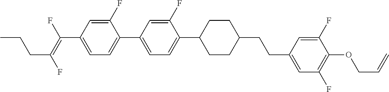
C1(F)=CC(C(=C(F)CCC)F)=CC=C1C1=CC=C(C2CCC(CCC3=CC(F)=C(OCC=C)C(F)=C3)CC2)C(F)=C1
